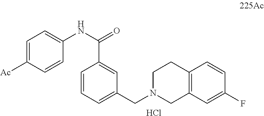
C1=C([Ac])C=CC(NC(=O)C2=CC(CN3CC4=C(C=CC(F)=C4)CC3)=CC=C2)=C1.Cl
